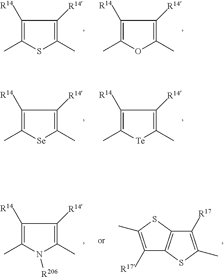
C1([R14])=C(C)SC(C)=C1[R14].C1([R14])=C(C)OC(C)=C1[R14].C1([R14])=C(C)[Se]C(C)=C1[R14].C1([R14])=C(C)[Te]C(C)=C1[R14].C1([R17])=C(C)SC2=C1SC(C)=C2[R17].C1([R14])=C(C)N([R206])C(C)=C1[R14]
